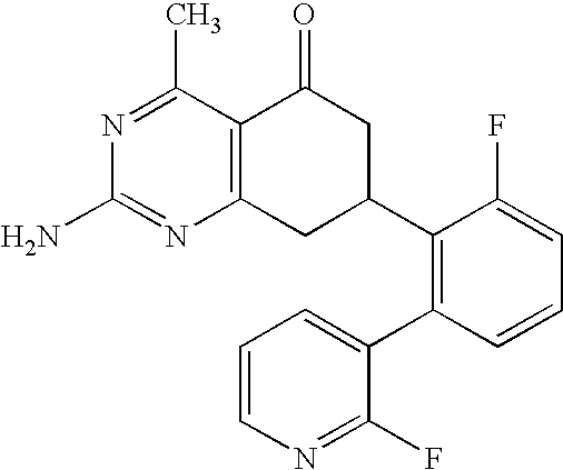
C12=C(CC(C3=C(C4=CC=CN=C4F)C=CC=C3F)CC1=O)N=C(N)N=C2C
